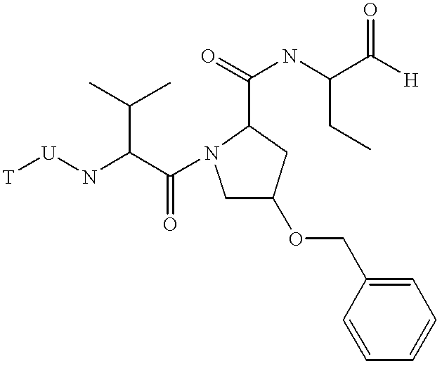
[T][U]NC(C(=O)N1CC(OCC2=CC=CC=C2)CC1C(=O)NC(C([H])=O)CC)C(C)C
